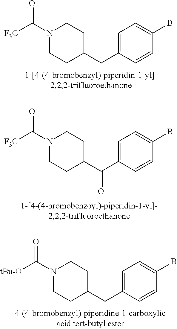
C1=CC(B)=CC=C1CC1CCN(C(=O)[F3C])CC1.C1=CC(B)=CC=C1C(C1CCN(C(=O)[F3C])CC1)=O.C1=CC(B)=CC=C1CC1CCN(C(=O)[tBu-O])CC1
